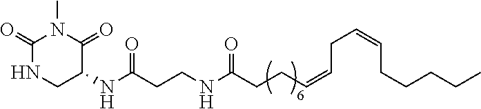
C1(=O)NCC(NC(CCNC(CCC=CCC=CCCCCC)=O)=O)C(=O)N1C
